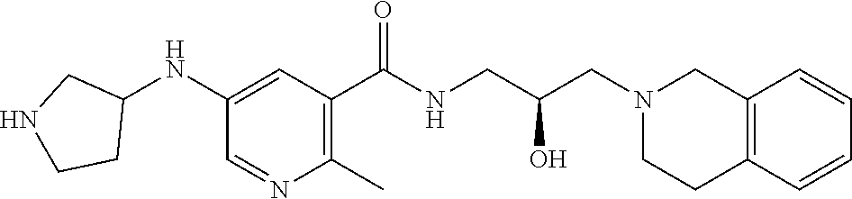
C1(NC2CNCC2)=CC(C(NCC(CN2CCC3=C(C2)C=CC=C3)O)=O)=C(C)N=C1
